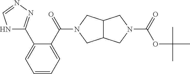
C1=C(C(=O)N2CC3C(C2)CN(C(=O)OC(C)(C)C)C3)C(C2=NN=CN2)=CC=C1
